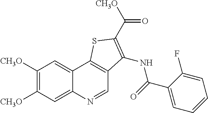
C1([CH3O])=C([CH3O])C=C2C(=C1)C1=C(C=N2)C(NC(C2=CC=CC=C2F)=O)=C(C([CH3O])=O)S1
